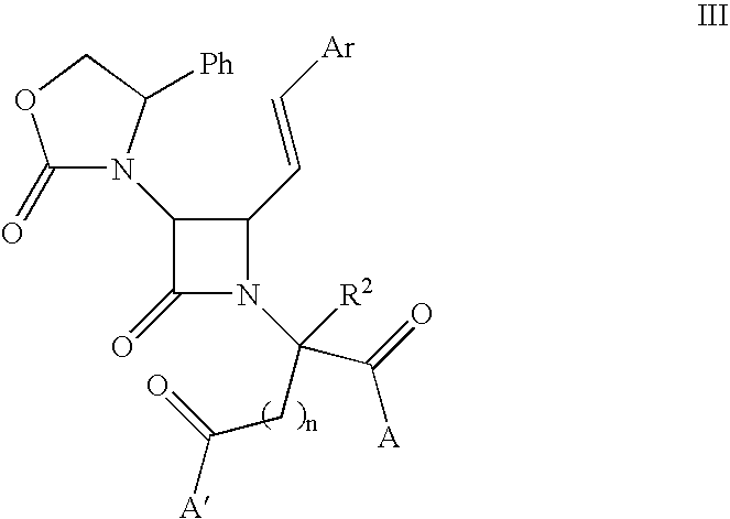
C1(N2C(=O)OCC2[Ph])C(=O)N(C(CC(=O)[A])(C(=O)[A])[R2])C1C=C[Ar]
